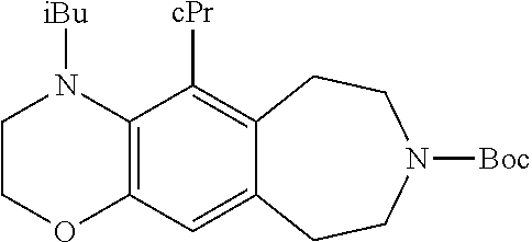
C12=C(C([cPr])=C3C(=C1)CCN([Boc])CC3)N([iBu])CCO2
